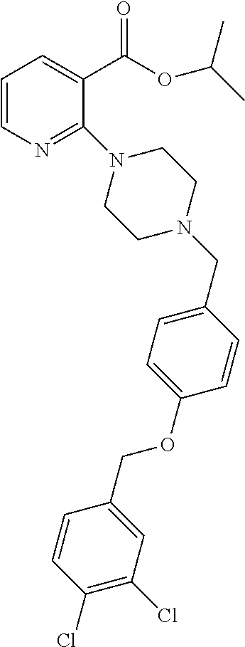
C1=CN=C(N2CCN(CC3=CC=C(OCC4=CC(Cl)=C(Cl)C=C4)C=C3)CC2)C(C(=O)OC(C)C)=C1
